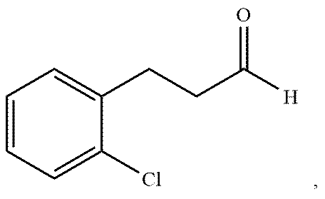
C1(CCC([H])=O)=CC=CC=C1Cl
